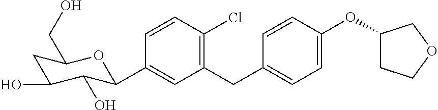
C1(CC2=CC=C(OC3CCOC3)C=C2)=C(Cl)C=CC(C2C(O)C(O)CC(CO)O2)=C1
